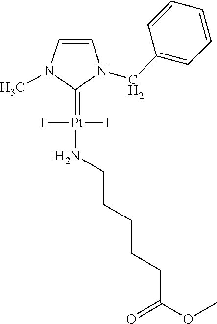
C1=CN(C)C(=[Pt](I)(I)NCCCCCC(OC)=O)N1CC1=CC=CC=C1
